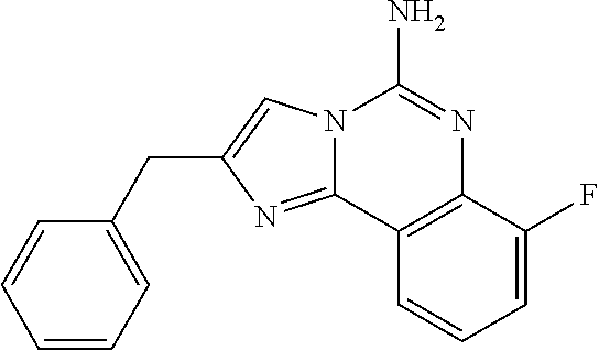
N12C(=NC(CC3=CC=CC=C3)=C1)C1=C(N=C2N)C(F)=CC=C1
